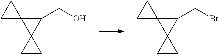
C1C2(C1)C1(C2CO)CC1.C1C2(C1)C1(C2CBr)CC1
